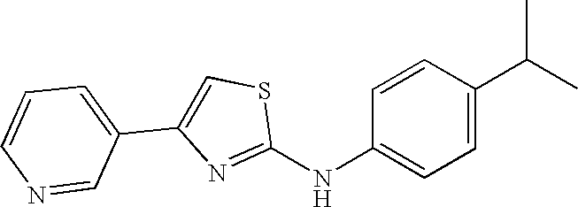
C1(NC2=CC=C(C(C)C)C=C2)=NC(C2=CC=CN=C2)=CS1
